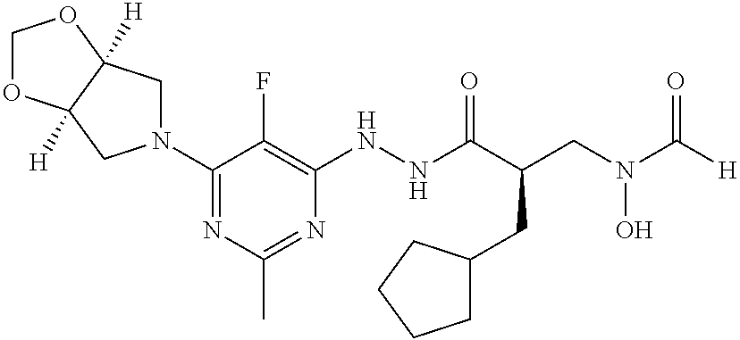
C1(N2CC3([H])C([H])(C2)OCO3)=NC(C)=NC(NNC(C(CN(C([H])=O)O)CC2CCCC2)=O)=C1F
